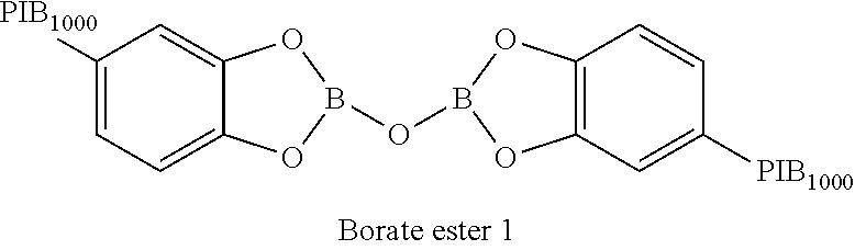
[PIB1000]C1=CC=C2C(=C1)OB(OB1OC3=C(C=CC([PIB1000])=C3)O1)O2
